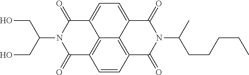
C1=CC2=C3C4=C1C(=O)N(C(CO)CO)C(=O)C4=CC=C3C(=O)N(C(C)CCCCC)C2=O
